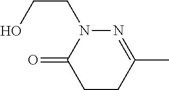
C1CC(C)=NN(CCO)C1=O
